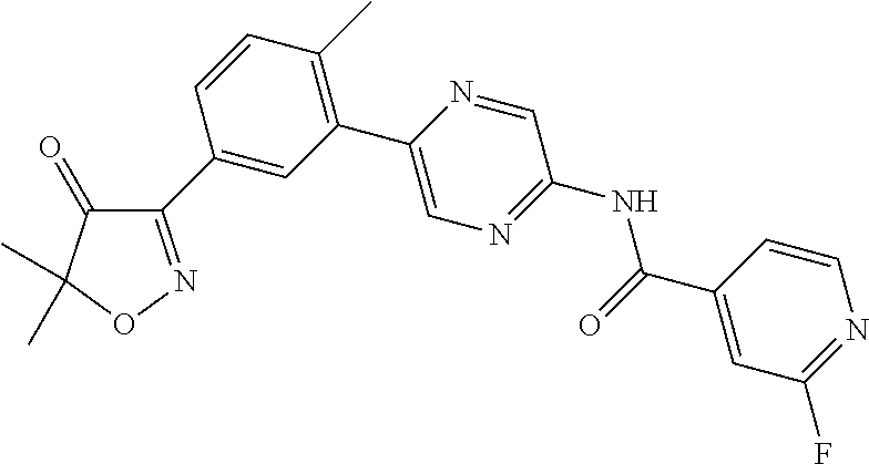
C1(=O)C(C2=CC(C3=CN=C(NC(C4=CC(F)=NC=C4)=O)C=N3)=C(C)C=C2)=NOC1(C)C
